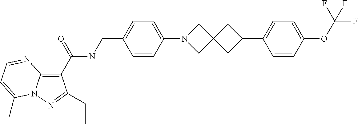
C1(C(NCC2=CC=C(N3CC4(C3)CC(C3=CC=C(OC(F)(F)F)C=C3)C4)C=C2)=O)=C2N(N=C1CC)C(C)=CC=N2
